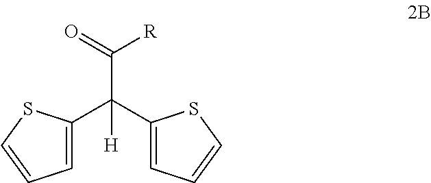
[R]C(C(C1=CC=CS1)(C1=CC=CS1)[H])=O
